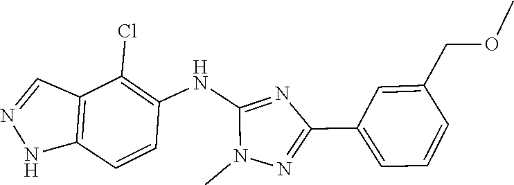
COCC1=CC(C2=NN(C)C(NC3=C(Cl)C4=C(NN=C4)C=C3)=N2)=CC=C1
